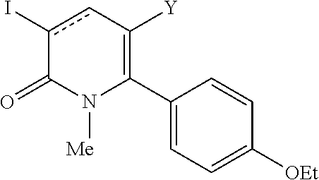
C1(C2=C([Y])cc(I)C(=O)N2[Me])=CC=C([OEt])C=C1
